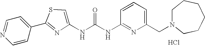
C1=CC(C2=NC(NC(NC3=NC(CN4CCCCCC4)=CC=C3)=O)=CS2)=CC=N1.Cl
